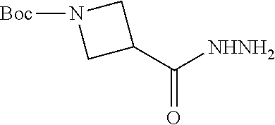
C1(C([NHNH2])=O)CN([Boc])C1
